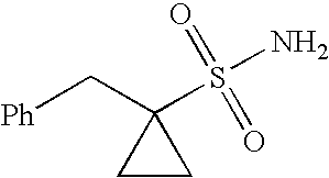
C1CC1(C[Ph])S(N)(=O)=O
